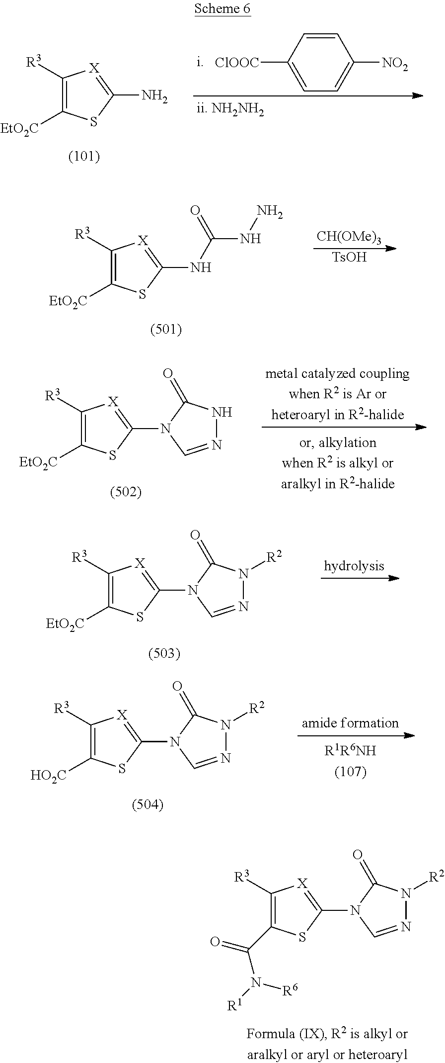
C1([R3])=C([EtO2C])SC(N)=[X]1.C1=CC([ClOOC])=CC=C1[NO2].C1([R3])=C([EtO2C])SC(NC(NN)=O)=[X]1.[CH(OMe)3].[TsOH].C1([R3])=C([EtO2C])SC(N2C=NNC2=O)=[X]1.C1([R3])=C([EtO2C])SC(N2C=NN([R2])C2=O)=[X]1.C1([R3])=C([HO2C])SC(N2C=NN([R2])C2=O)=[X]1.C1([R3])=C(C(N([R1])[R6])=O)SC(N2C=NN([R2])C2=O)=[X]1
